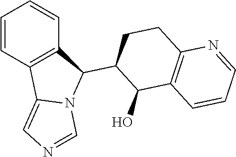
C1=CC2=C(C=C1)C(C1C(O)C3=C(CC1)N=CC=C3)N1C2=CN=C1
